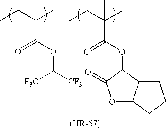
CCC(C)C(OC([CF3])[CF3])=O.CCC(C)(C(OC1C(=O)OC2C1CCC2)=O)C
